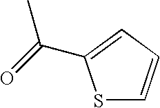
CC(=O)C1=CC=CS1
